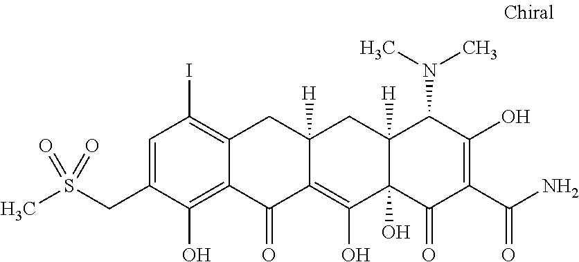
C1=C(CS(C)(=O)=O)C(O)=C2C(=C1I)CC1([H])C(=C(O)C3(O)C([H])(C1)C(N(C)C)C(O)=C(C(N)=O)C3=O)C2=O
